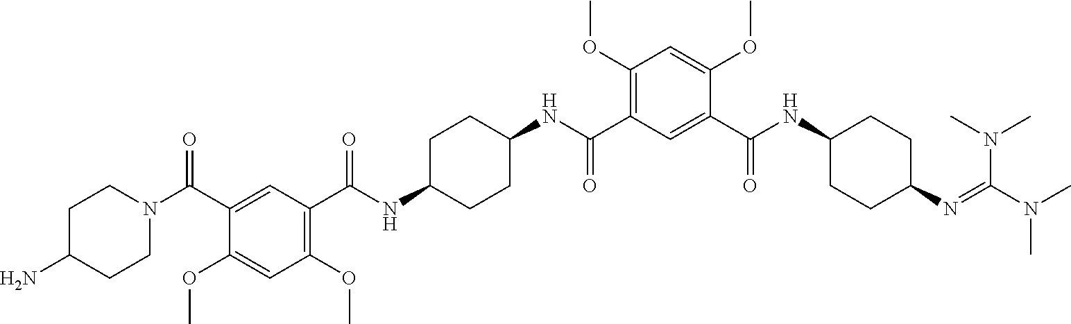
C1(C(NC2CCC(N=C(N(C)C)N(C)C)CC2)=O)=CC(C(NC2CCC(NC(C3=C(OC)C=C(OC)C(C(N4CCC(N)CC4)=O)=C3)=O)CC2)=O)=C(OC)C=C1OC
